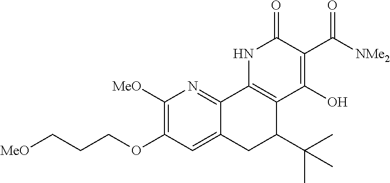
C12=CC(OCCC[MeO])=C([MeO])N=C1C1=C(C(C(C)(C)C)C2)C(O)=C(C([NMe2])=O)C(=O)N1
